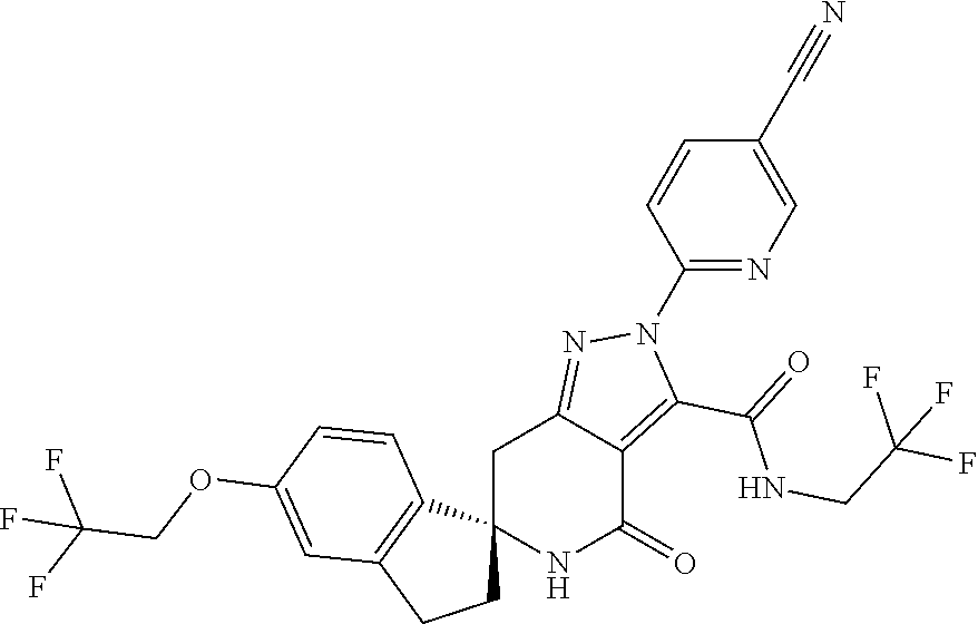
C12(NC(=O)C3=C(C(=O)NCC(F)(F)F)N(C4=NC=C(C#N)C=C4)N=C3C1)CCC1=C2C=CC(OCC(F)(F)F)=C1
